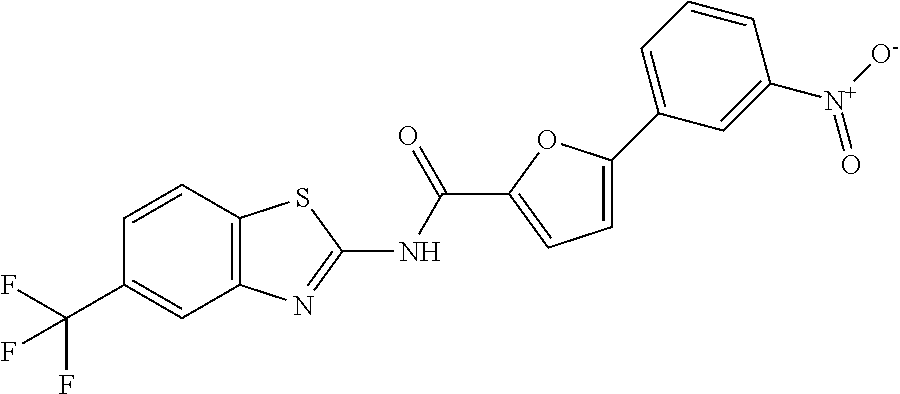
C1=CC2=C(C=C1C(F)(F)F)N=C(NC(C1=CC=C(C3=CC=CC([N+]([O-])=O)=C3)O1)=O)S2
